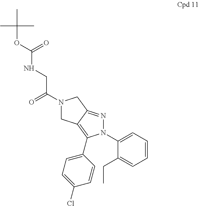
C12=C(C3=CC=C(Cl)C=C3)N(C3=CC=CC=C3CC)N=C1CN(C(=O)CNC(=O)OC(C)(C)C)C2
